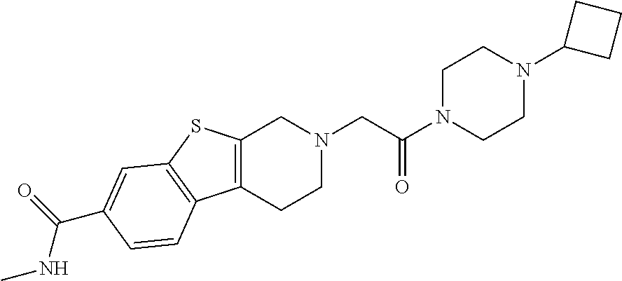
C1N(C(CN2CC3=C(CC2)C2=C(S3)C=C(C(=O)NC)C=C2)=O)CCN(C2CCC2)C1
